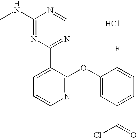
C1(NC)=NC(C2=CC=CN=C2OC2=CC(C(=O)Cl)=CC=C2F)=NC=N1.Cl
